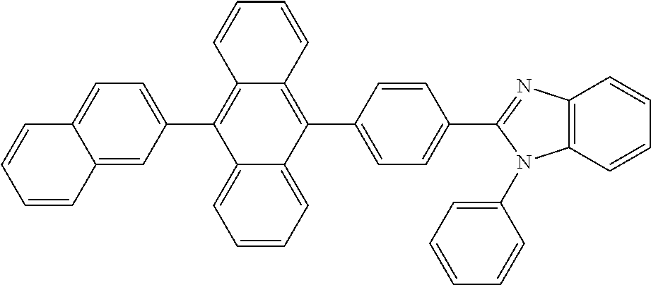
C1=CC2=C(C3=CC=C(C4=NC5=C(N4C4=CC=CC=C4)C=CC=C5)C=C3)C3=CC=CC=C3C(C3=CC=C4C(=C3)C=CC=C4)=C2C=C1
